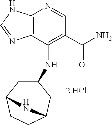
C12=C(NC=N1)N=CC(C(N)=O)=C2NC1CC2CCC(C1)N2
